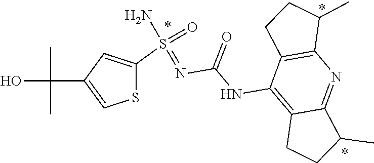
S1C(S(=NC(NC2=C3C(=NC4=C2CCC4C)C(C)CC3)=O)(N)=O)=CC(C(O)(C)C)=C1
